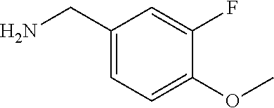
C1(CN)=CC=C(OC)C(F)=C1
